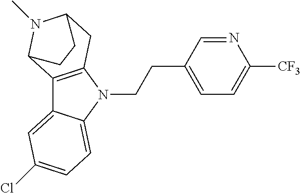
C12=C(N(CCC3=CC=C([CF3])N=C3)C3=CC=C(Cl)C=C13)CC1N(C)C2CC1
